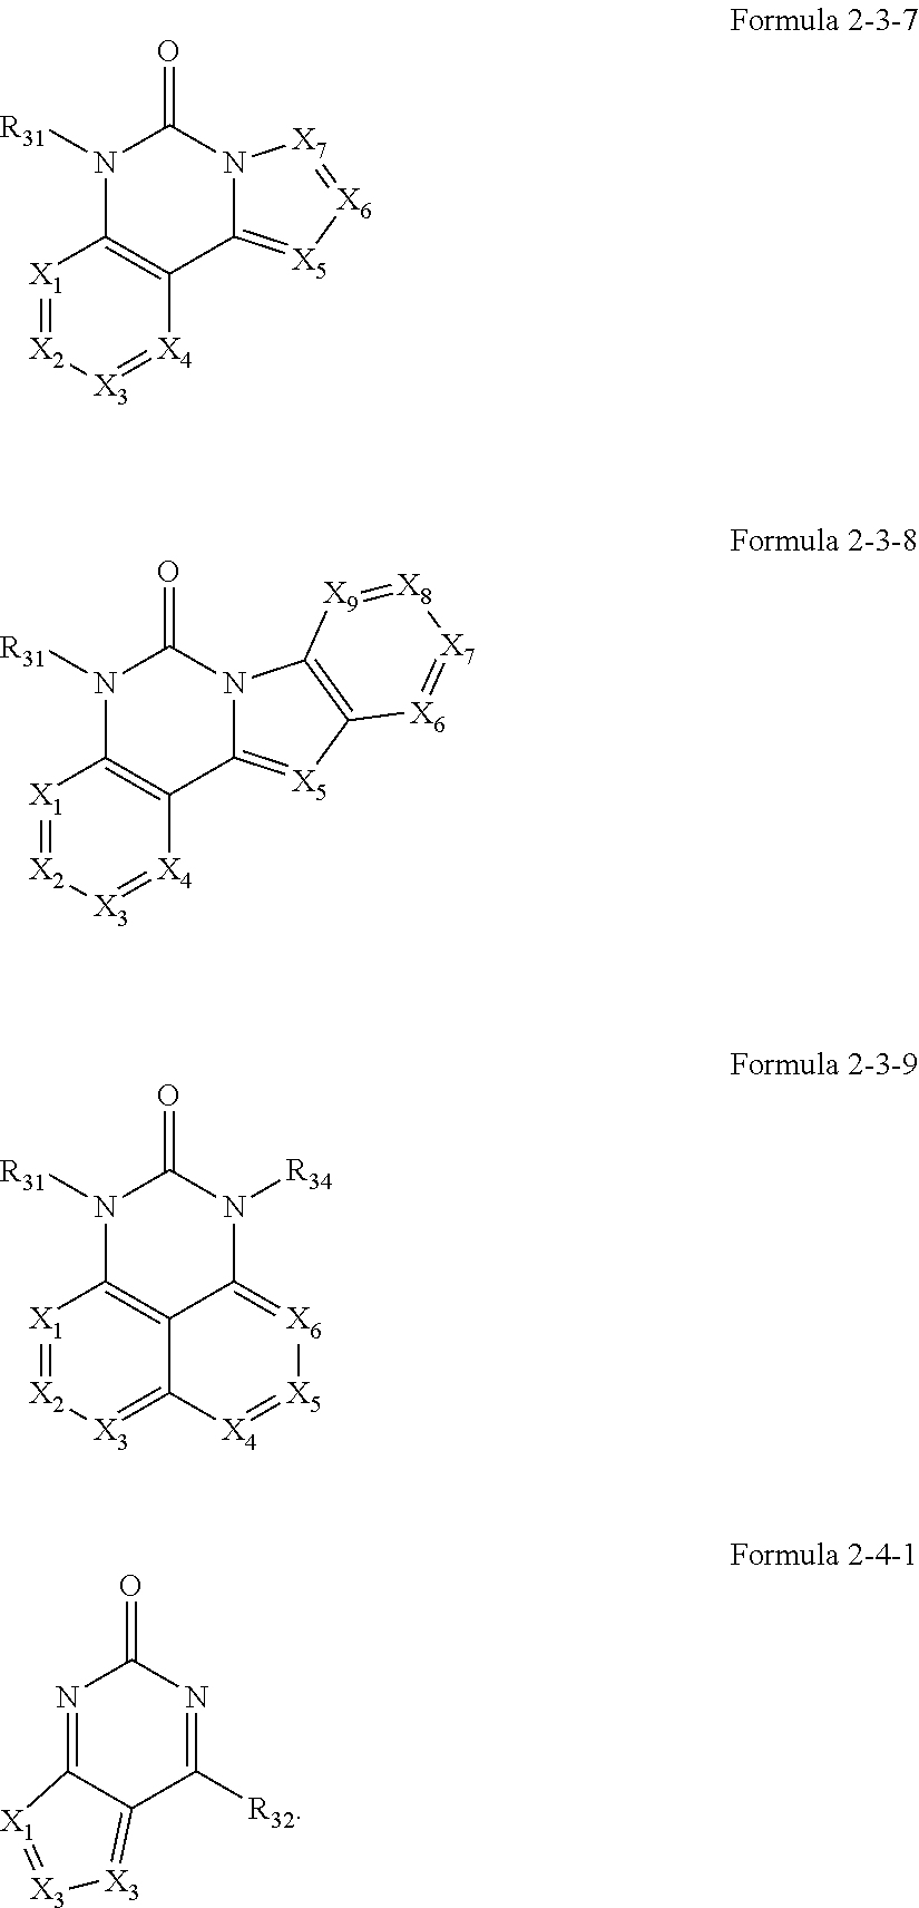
N1([R31])C2=C(C3=[X5][X6]=[X7]N3C1=O)[X4]=[X3][X2]=[X1]2.N1([R31])C2=C(C3=[X5]C4=C(N3C1=O)[X9]=[X8][X7]=[X6]4)[X4]=[X3][X2]=[X1]2.N1([R31])C2=C3C(=[X6][X5]=[X4]C3=[X3][X2]=[X1]2)N([R34])C1=O.N1=C2C(=[X3][X3]=[X1]2)C([R32])=NC1=O
